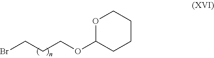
C(CCOC1CCCCO1)Br
